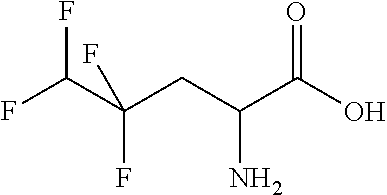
OC(C(CC(C(F)F)(F)F)N)=O
